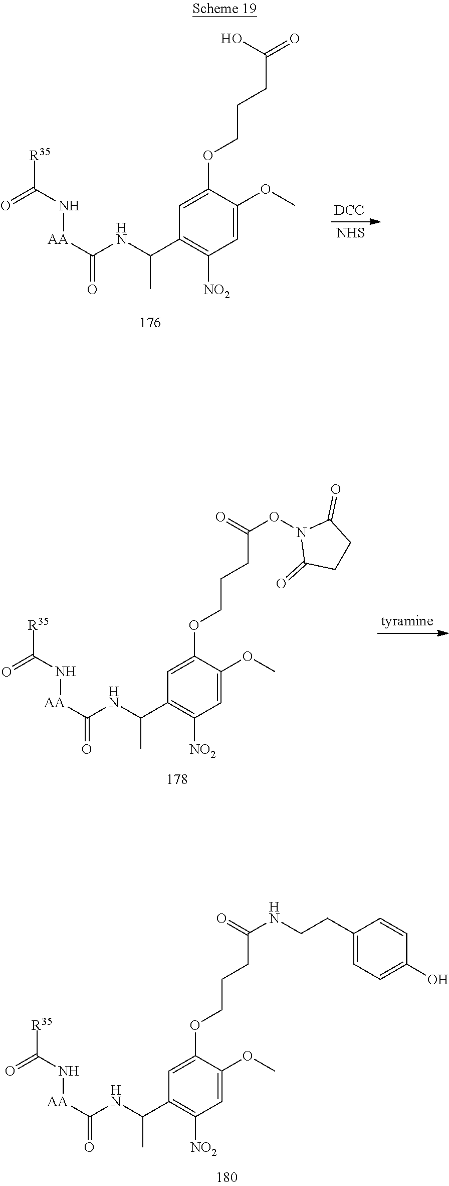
[R35]C(N[AA]C(=O)NC(C1=C([NO2])C=C(OC)C(OCCCC(=O)O)=C1)C)=O.[DCC].[NHS].[R35]C(N[AA]C(=O)NC(C1=C([NO2])C=C(OC)C(OCCCC(ON2C(=O)CCC2=O)=O)=C1)C)=O.[tyramine].[R35]C(N[AA]C(=O)NC(C1=C([NO2])C=C(OC)C(OCCCC(NCCC2=CC=C(O)C=C2)=O)=C1)C)=O
